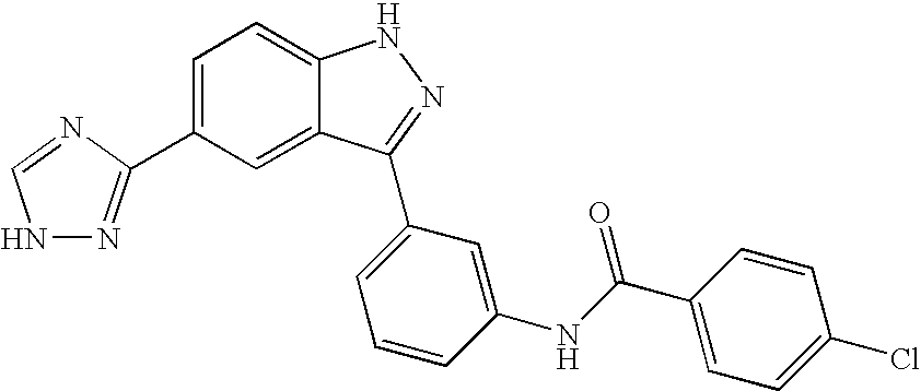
C1=C(C2=NNC=N2)C=C2C(=C1)NN=C2C1=CC=CC(NC(C2=CC=C(Cl)C=C2)=O)=C1
